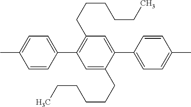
C1=CC(C2=C(CCCCCC)C=C(C3=CC=C(C)C=C3)C(CCCCCC)=C2)=CC=C1C
